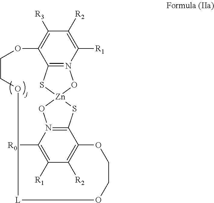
C12=N3C([R1])=C([R2])C([R3])=C1OCCO[L]OCCOC1=C([R2])C([R1])=C([R0])N4=C1S[Zn](S2)(O3)O4
